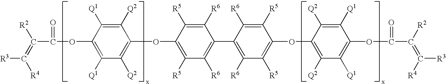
[R4]C(=C([R2])C(=O)OC1=C([Q1])C([Q2])=C(OC2=C([R5])C([R6])=C(C3=C([R6])C([R5])=C(OC4=C([Q2])C([Q1])=C(OC(C([R2])=C([R4])[R3])=O)C([Q1])=C4[Q2])C([R5])=C3[R6])C([R6])=C2[R5])C([Q2])=C1[Q1])[R3]
